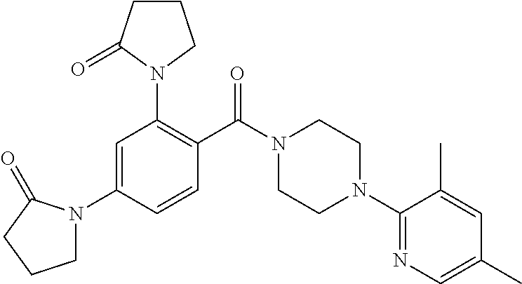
C1=C(N2CCCC2=O)C=CC(C(N2CCN(C3=NC=C(C)C=C3C)CC2)=O)=C1N1CCCC1=O
